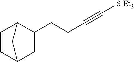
C1=CC2CC(CCC#C[SiEt3])C1C2
